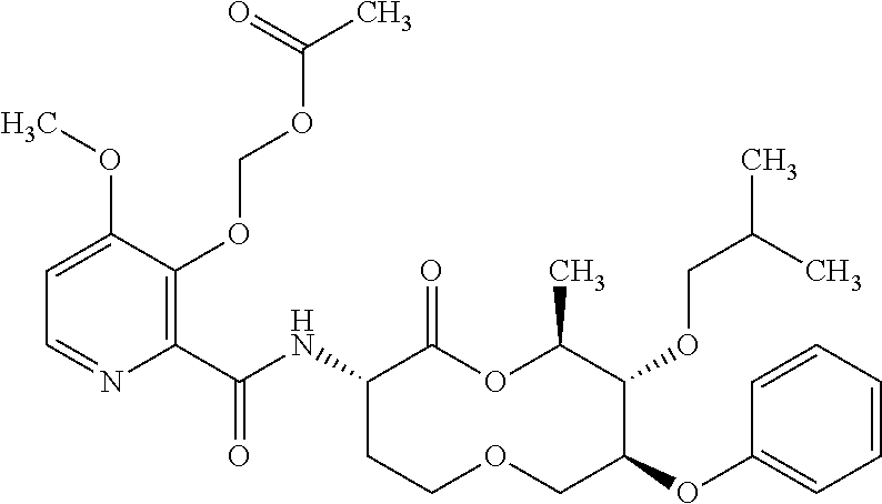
C1(C(NC2C(=O)OC(C)C(OCC(C)C)C(OC3=CC=CC=C3)COCC2)=O)=C(OCOC(C)=O)C(OC)=CC=N1
